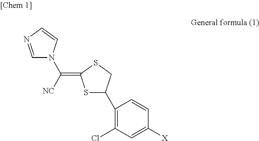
C1=NC=CN1C([NC])=C1SC(C2=C(Cl)C=C([X])C=C2)CS1
